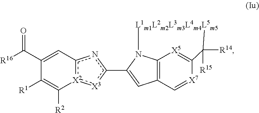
C12=C3C=[X7]C(=[X5]1)C([R14])([R15])[L1m1L2m2L3m3L4m4L5m5]N2C(c1nc2[X2](:[X3]1)C([R2])=C([R1])C(C([R16])=O)=C2)=C3
